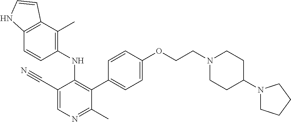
C1(NC2=C(C3=CC=C(OCCN4CCC(N5CCCC5)CC4)C=C3)C(C)=NC=C2C#N)=C(C)C2=C(C=C1)NC=C2
